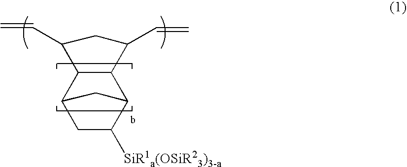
C1(C=C)CC(C=C)C2C1C1CC([SiR1a(OSiR23)3-a])C2C1
